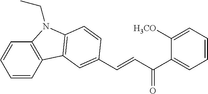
C1=CC2=C(C=C1)N(CC)C1=C2C=C(C=CC(C2=CC=CC=C2[H3CO])=O)C=C1
